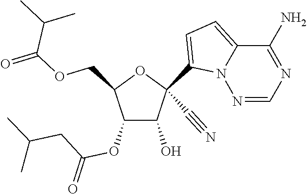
O(CC1C(OC(CC(C)C)=O)C(O)C(C#N)(C2=CC=C3N2N=CN=C3N)O1)C(=O)C(C)C
